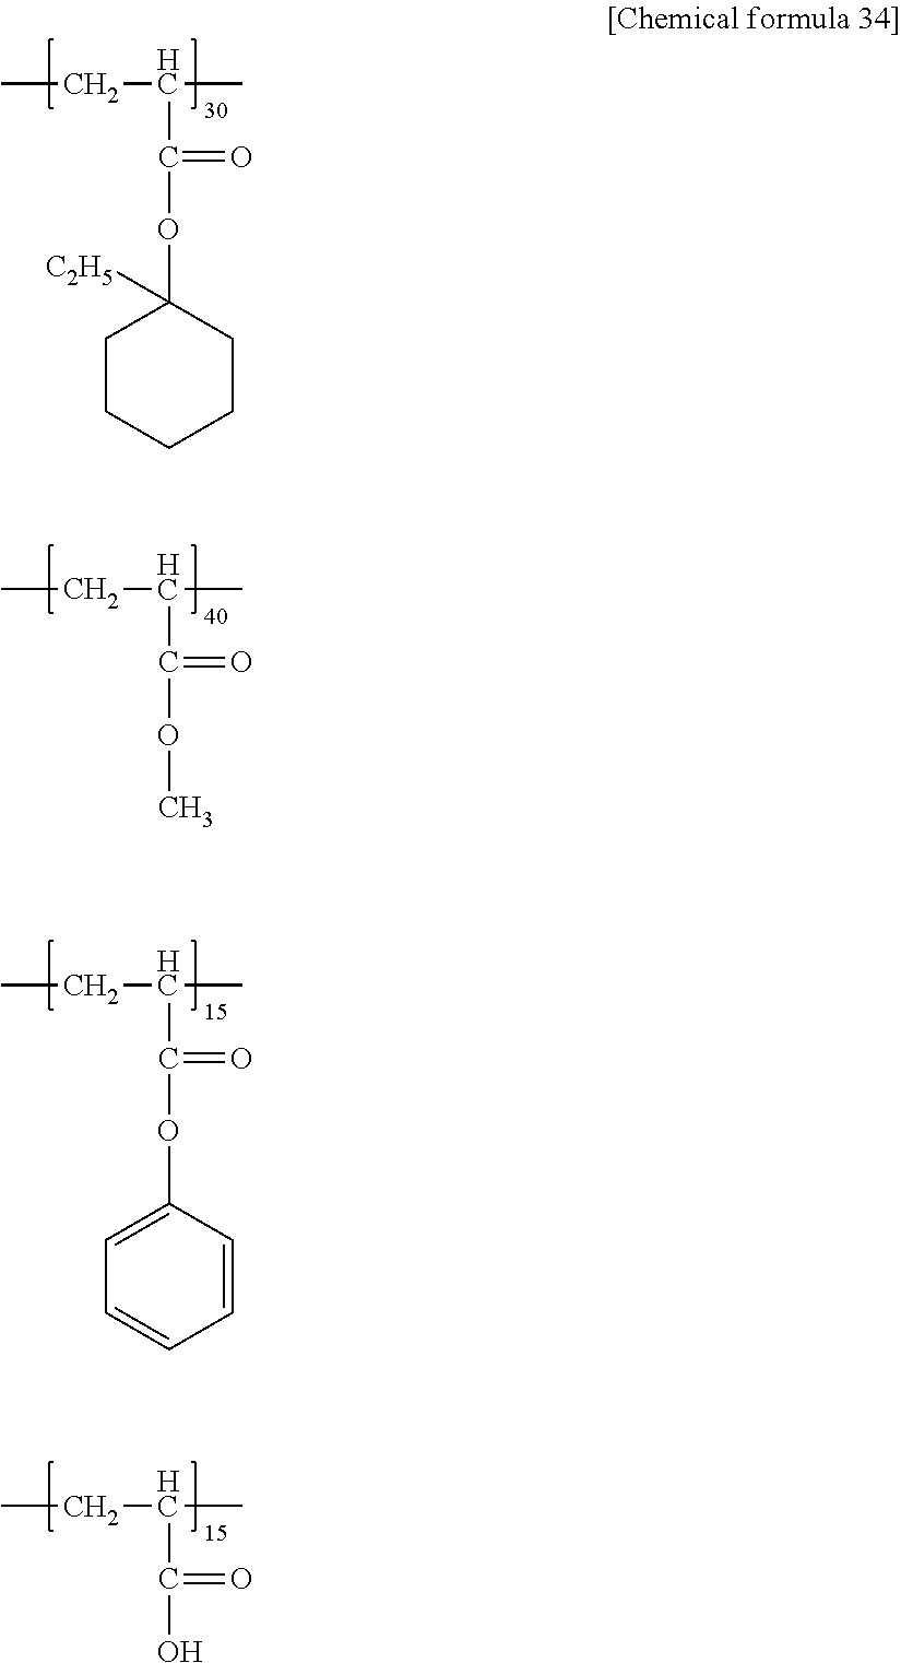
CCC(C)C(OC1([C2H5])CCCCC1)=O.CCC(C)C(OC)=O.CCC(C)C(OC1=CC=CC=C1)=O.CCC(C)C(O)=O
